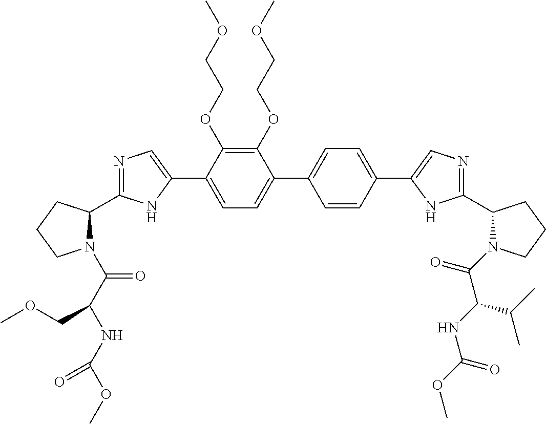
C1(OCCOC)=C(OCCOC)C(C2=CN=C(C3N(C(C(NC(OC)=O)COC)=O)CCC3)N2)=CC=C1C1=CC=C(C2=CN=C(C3N(C(=O)C(NC(OC)=O)C(C)C)CCC3)N2)C=C1
